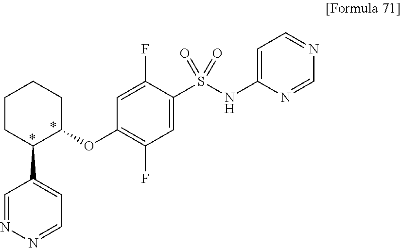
C1=C(NS(C2=CC(F)=C(OC3CCCCC3C3=CC=NN=C3)C=C2F)(=O)=O)N=CN=C1
